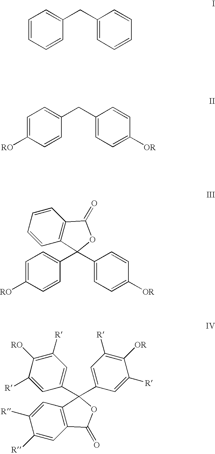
C1=CC=CC(CC2=CC=CC=C2)=C1.C1=C([RO])C=CC(CC2=CC=C([OR])C=C2)=C1.C1=C([RO])C=CC(C2(C3=CC=C([OR])C=C3)C3=C(C=CC=C3)C(=O)O2)=C1.C1=C([R])C([R])=CC2=C1C(C1=CC([R])=C([OR])C([R])=C1)(C1=CC([R])=C([RO])C([R])=C1)OC2=O
